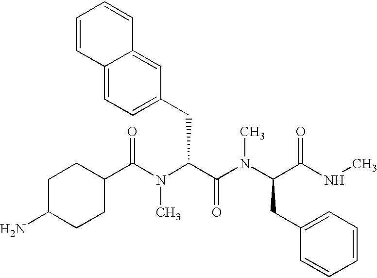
C1(C(N(C(C(N(C(CC2=CC=CC=C2)C(=O)NC)C)=O)CC2=CC=C3C(=C2)C=CC=C3)C)=O)CCC(N)CC1
